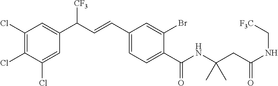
C1(Cl)=C(Cl)C(Cl)=CC(C(C=CC2=CC=C(C(NC(CC(NC[F3C])=O)(C)C)=O)C(Br)=C2)[CF3])=C1
